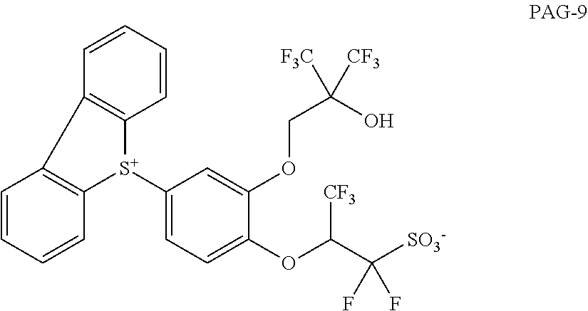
C1=CC=CC2=C1C1=C([S+]2C2=CC=C(OC([CF3])C([SO3-])(F)F)C(OCC(O)([F3C])[CF3])=C2)C=CC=C1
